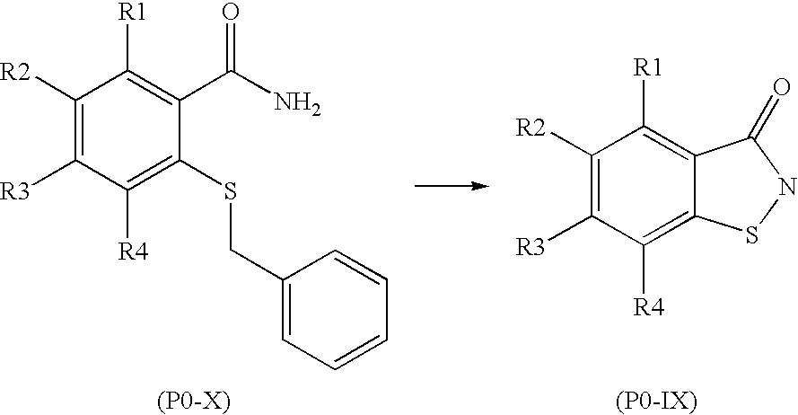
C1([R2])=C([R3])C([R4])=C2C(=C1[R1])C(=O)NS2.[(P0-IX)].C1(CSC2=C([R4])C([R3])=C([R2])C([R1])=C2C(N)=O)=CC=CC=C1
